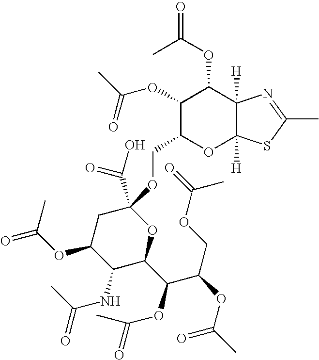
O=C(OC1C(NC(C)=O)C(C(OC(=O)C)C(OC(C)=O)COC(=O)C)OC(C(O)=O)(OCC2OC3([H])C([H])(C(OC(=O)C)C2OC(C)=O)N=C(C)S3)C1)C
